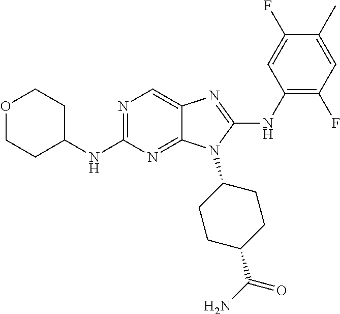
N1=C(NC2CCOCC2)N=C2C(=C1)N=C(NC1=C(F)C=C(C)C(F)=C1)N2C1CCC(C(N)=O)CC1
